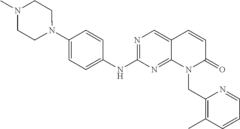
N1(C2=CC=C(NC3=NC=C4C(=N3)N(CC3=C(C)C=CC=N3)C(=O)C=C4)C=C2)CCN(C)CC1
